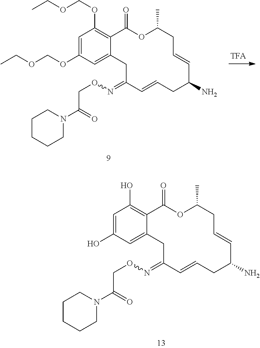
C1=C(O)C=C2C(=C1O)C(=O)OC(C)CC=CC(N)CC=CC(=NOCC(=O)N1CCCCC1)C2.C1=C(OCOCC)C=C2C(=C1OCOCC)C(=O)OC(C)CC=CC(N)CC=CC(=NOCC(=O)N1CCCCC1)C2
